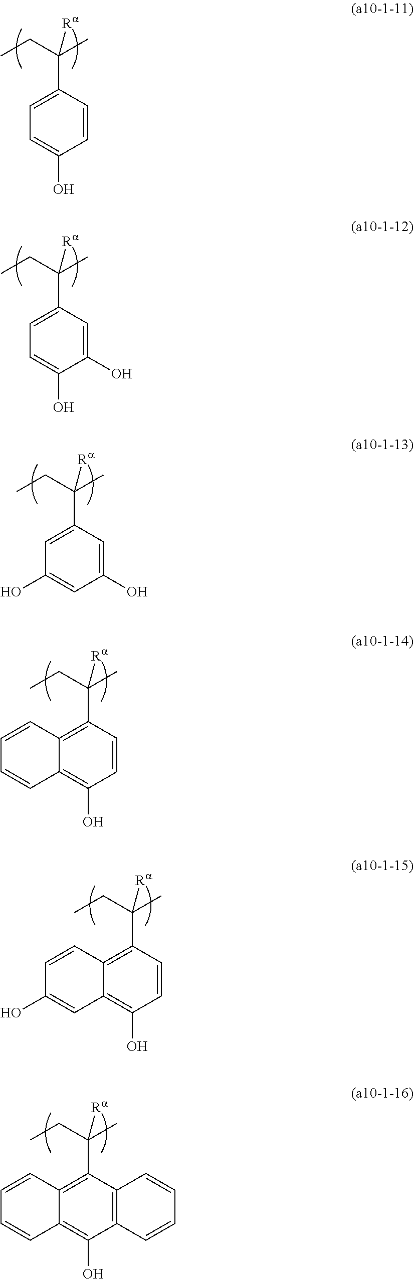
C(CC)(C)([Ra])C1=CC=C(O)C=C1.C(CC)(C)([Ra])C1=CC=C(O)C(O)=C1.C(CC)(C)([Ra])C1=CC(O)=CC(O)=C1.C(CC)(C)([Ra])C1=C2C(=C(O)C=C1)C=CC=C2.C(CC)(C)([Ra])C1=C2C(=C(O)C=C1)C=C(O)C=C2.C(CC)(C)([Ra])C1=C2C(=C(O)C3=C1C=CC=C3)C=CC=C2
